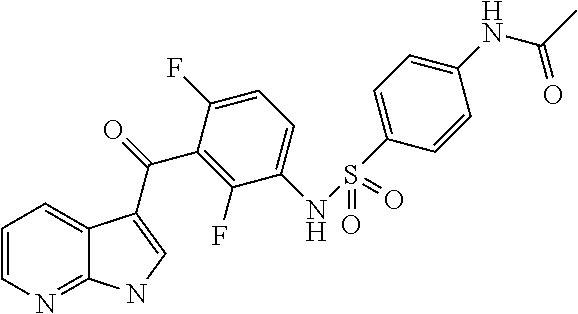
C1=CN=C2C(=C1)C(C(=O)C1=C(F)C(NS(C3=CC=C(NC(C)=O)C=C3)(=O)=O)=CC=C1F)=CN2
